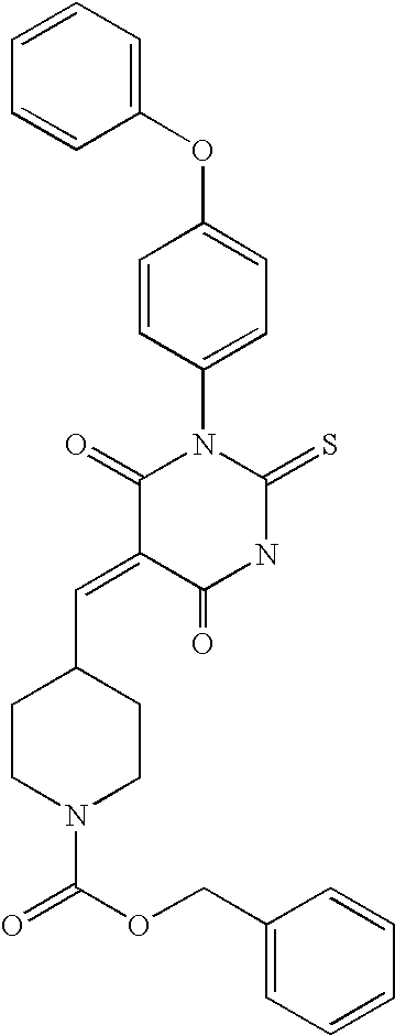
C1(OC2=CC=C(N3C(=O)C(=CC4CCN(C(OCC5=CC=CC=C5)=O)CC4)C(=O)NC3=S)C=C2)=CC=CC=C1
